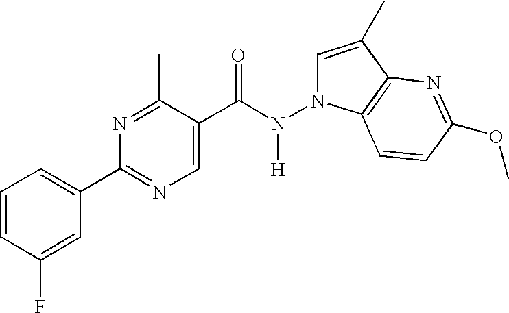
N1=C(C)C(C(N(N2C=C(C)C3=C2C=CC(OC)=N3)[H])=O)=CN=C1C1=CC=CC(F)=C1
